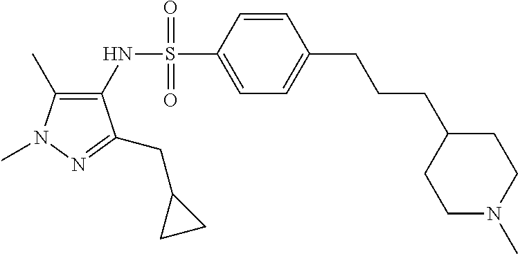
C1(C)=C(NS(C2=CC=C(CCCC3CCN(C)CC3)C=C2)(=O)=O)C(CC2CC2)=NN1C
